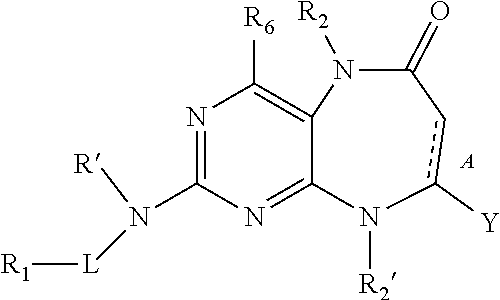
N1=C(N([L][R1])[R])N=C2C(=C1[R6])N([R2])C(=O)cc([Y])N2[R2].[A]
